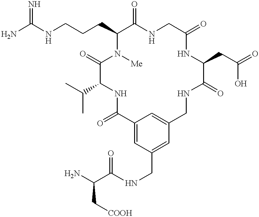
NC(NCCCC1C(=O)NCC(=O)NC(CC(O)=O)C(=O)NCC2=CC(=CC(CNC(C(N)C[COOH])=O)=C2)C(=O)NC(C(C)C)C(=O)N1[Me])=N
